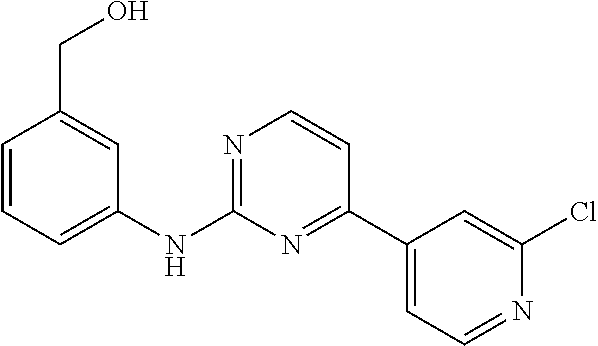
C1=CC=C(NC2=NC=CC(C3=CC=NC(Cl)=C3)=N2)C=C1CO
